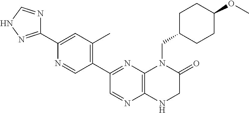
C1(C2=NC3=C(N=C2)NCC(=O)N3CC2CCC(OC)CC2)=C(C)C=C(C2=NNC=N2)N=C1
